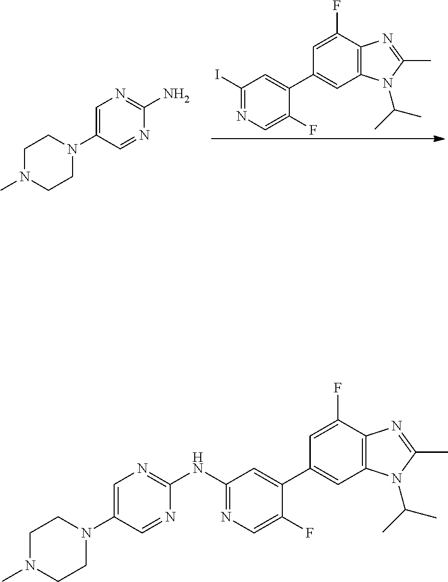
IC1=NC=C(F)C(C2=CC3=C(C(F)=C2)N=C(C)N3C(C)C)=C1.C1=C(N2CCN(C)CC2)C=NC(N)=N1.C1=C(N2CCN(C)CC2)C=NC(NC2=NC=C(F)C(C3=CC4=C(C(F)=C3)N=C(C)N4C(C)C)=C2)=N1
